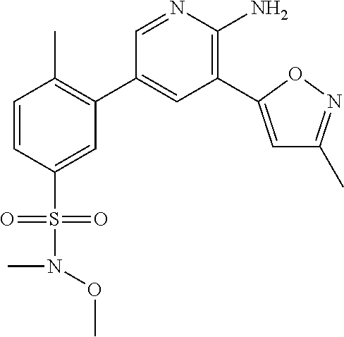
C1=CC(S(=O)(=O)N(C)OC)=CC(C2=CC(C3=CC(C)=NO3)=C(N)N=C2)=C1C
